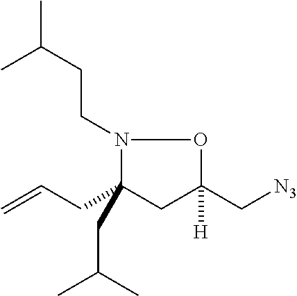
C=CCC1(CC(C)C)CC(C[N3])([H])ON1CCC(C)C
